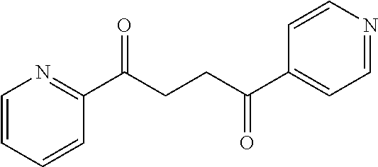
C1(C(CCC(C2=CC=NC=C2)=O)=O)=NC=CC=C1
